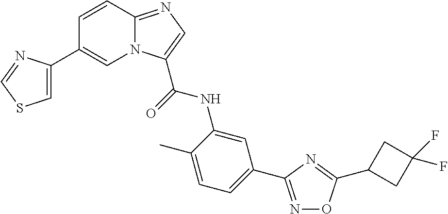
C1=C(C2=CN3C(=NC=C3C(=O)NC3=CC(C4=NOC(C5CC(F)(F)C5)=N4)=CC=C3C)C=C2)N=CS1
